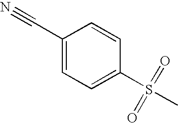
C1=CC(C#N)=CC=C1S(C)(=O)=O
